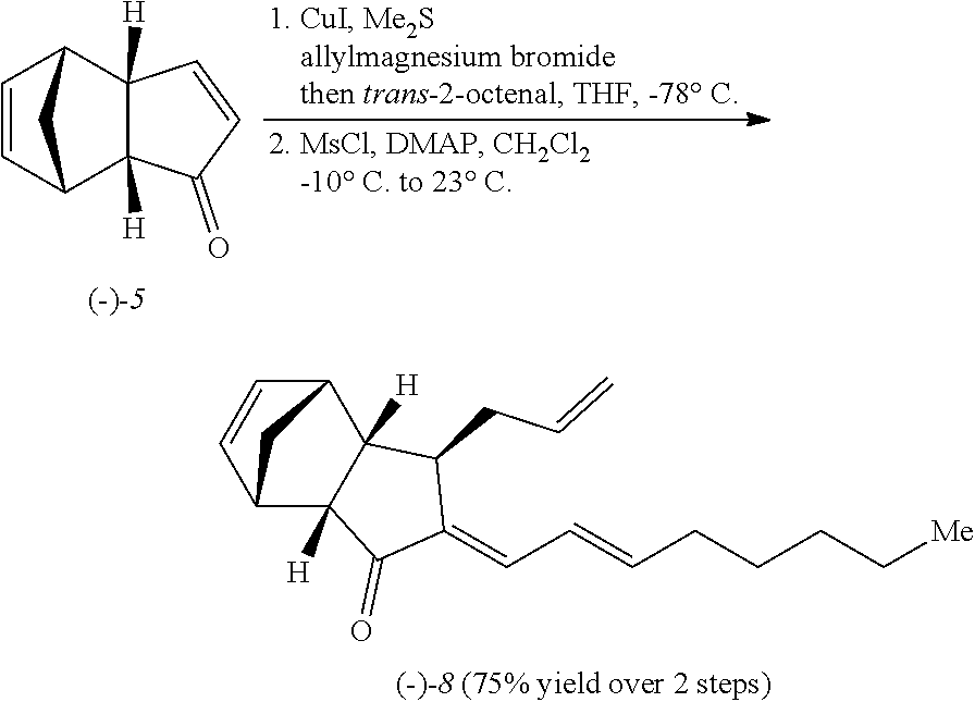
C12([H])C3C=CC(C1([H])C=CC2=O)C3.C(C=CCCCC[Me])=C1C(=O)C2([H])C3C=CC(C2([H])C1CC=C)C3
